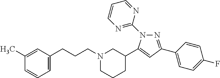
N1=C(C2=CC=C(F)C=C2)C=C(C2CN(CCCC3=CC=CC(C)=C3)CCC2)N1C1=NC=CC=N1
